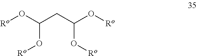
[Ro]OC(CC(O[Ro])O[Ro])O[Ro]
